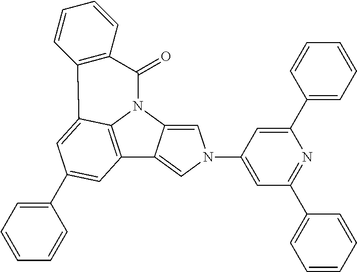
C12=C3N(C4=CN(C5=CC(C6=CC=CC=C6)=NC(C6=CC=CC=C6)=C5)C=C14)C(=O)C1=C(C3=CC(C3=CC=CC=C3)=C2)C=CC=C1
